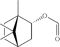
C1CC2(C)C(OC=O)CC1C2(C)C
